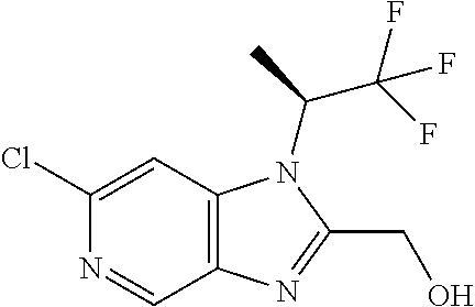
C12=C(C=C(Cl)N=C1)N(C(C(F)(F)F)C)C(CO)=N2
